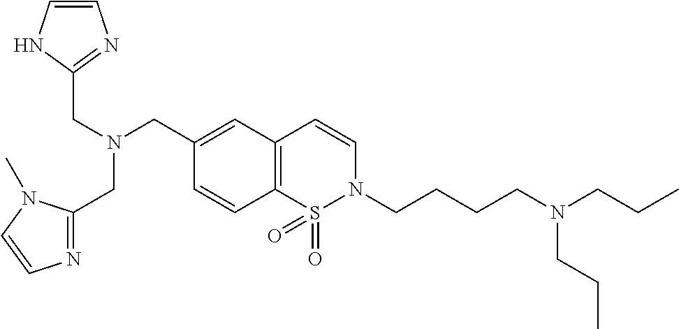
C(N(CC1=CC2=C(C=C1)S(=O)(=O)N(CCCCN(CCC)CCC)C=C2)CC1=NC=CN1)C1=NC=CN1C
